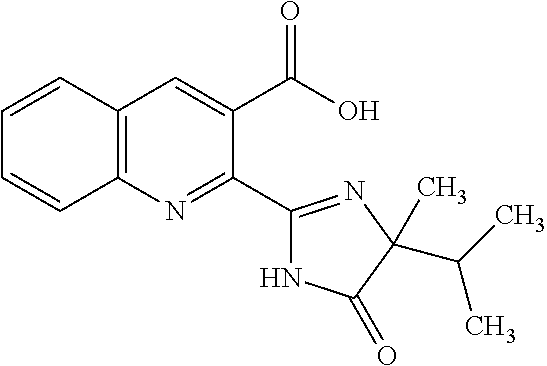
C12=C(N=C(C3=NC(C(C)C)(C)C(=O)N3)C(C(O)=O)=C1)C=CC=C2
